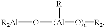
[R2Al]O[(Al]([R])[O)n][R2]
